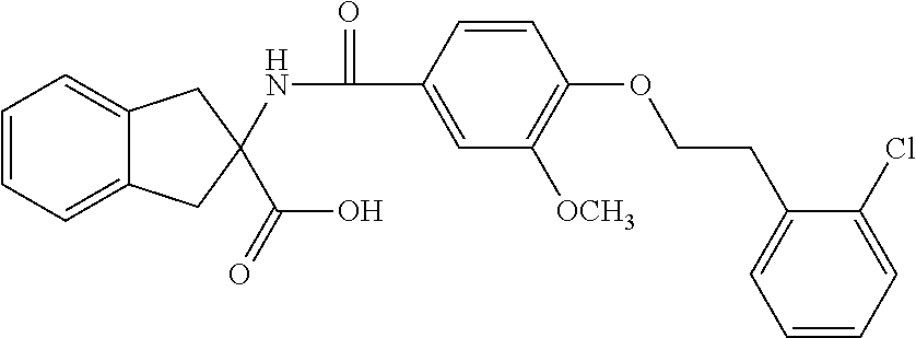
C1=CC(C(=O)NC2(C(O)=O)CC3=CC=CC=C3C2)=CC([OCH3])=C1OCCC1=CC=CC=C1Cl
